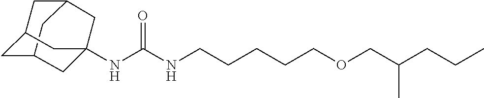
C12CC3CC(C1)CC(NC(NCCCCCOCC(CCC)C)=O)(C3)C2
